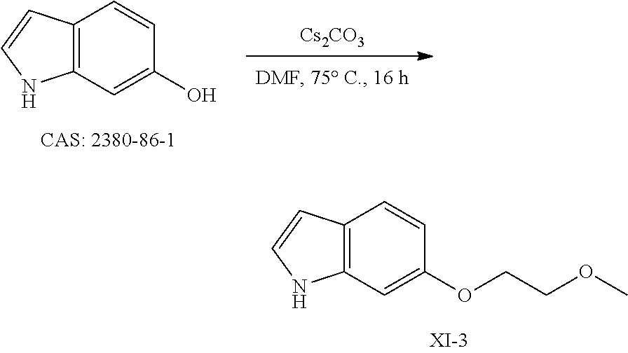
C1(OCCOC)=CC2=C(C=CN2)C=C1.[Cs2CO3].C1(O)=CC2=C(C=CN2)C=C1
